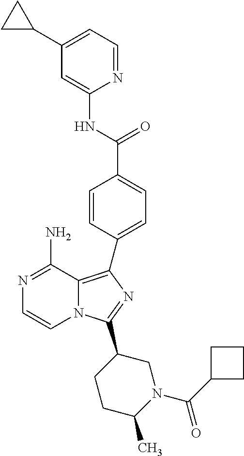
N1=C(N)C2=C(C3=CC=C(C(=O)NC4=CC(C5CC5)=CC=N4)C=C3)N=C(C3CCC(C)N(C(=O)C4CCC4)C3)N2C=C1
